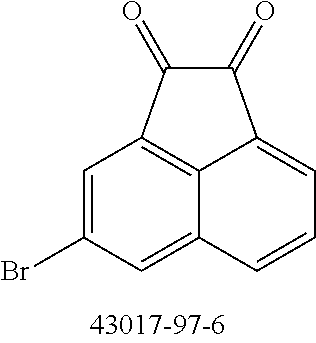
C1=C(Br)C=C2C=CC=C3C(=O)C(=O)C1=C23
